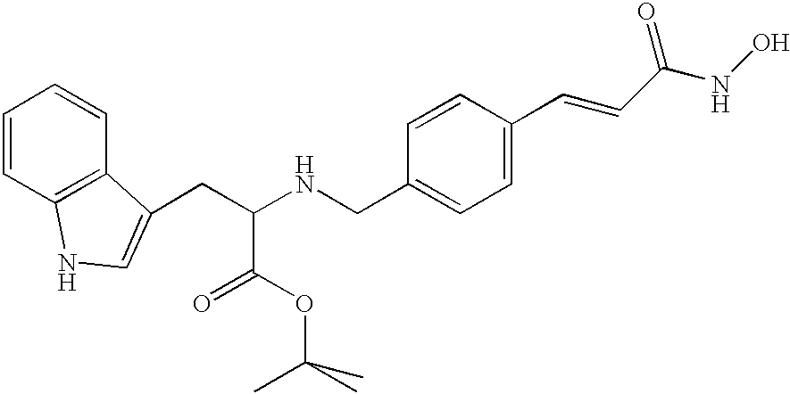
C(C(NCC1=CC=C(C=CC(NO)=O)C=C1)C(=O)OC(C)(C)C)C1=CNC2=C1C=CC=C2
